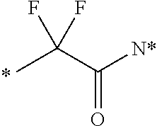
CC(C(=O)[N*])(F)F
